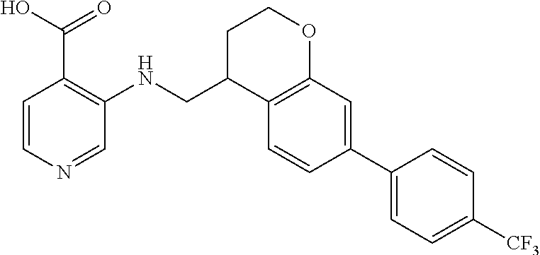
C1=CN=CC(NCC2C3=C(OCC2)C=C(C2=CC=C([CF3])C=C2)C=C3)=C1C(O)=O
